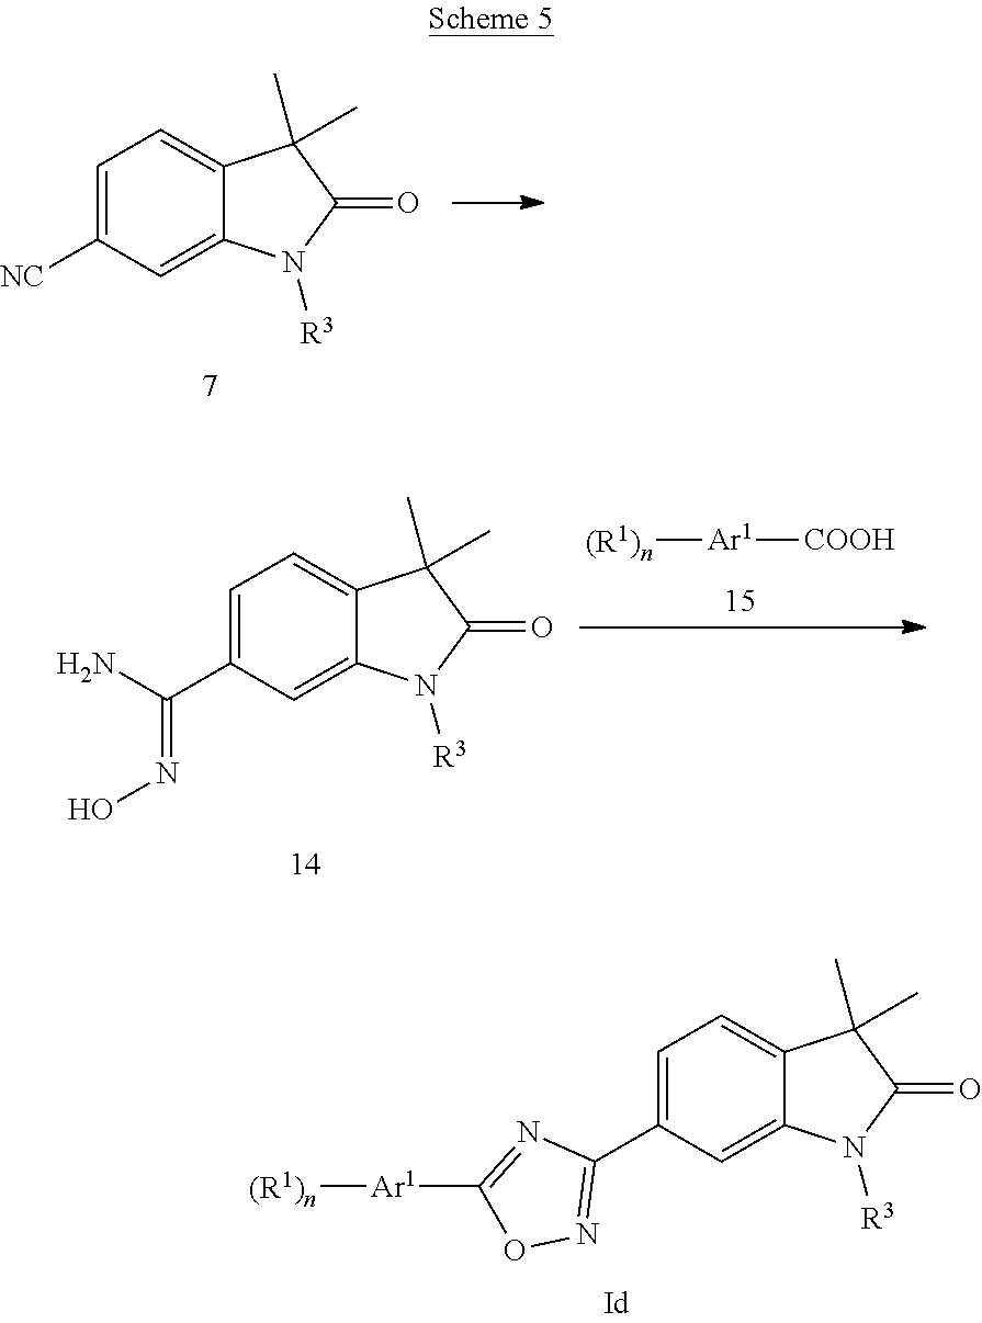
C1=C(C2=NOC([Ar1][(R1)n])=N2)C=C2C(=C1)C(C)(C)C(=O)N2[R3].C1=C([NC])C=C2C(=C1)C(C)(C)C(=O)N2[R3].C1=C(C(N)=NO)C=C2C(=C1)C(C)(C)C(=O)N2[R3].[COOH][Ar1][(R1)n]
